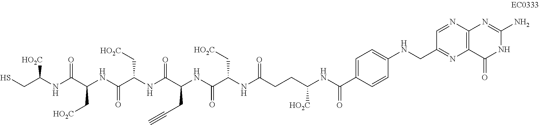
SCC(NC(C(NC(C(NC(C(NC(=O)C(NC(=O)CCC(NC(=O)C1=CC=C(NCC2=NC3=C(N=C2)N=C(N)NC3=O)C=C1)[HO2C])C[HO2C])CC#C)=O)C[HO2C])=O)C[HO2C])=O)[HO2C]
